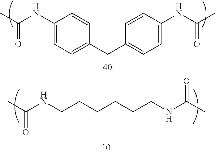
C1(NC(C)=O)=CC=C(CC2=CC=C(NC(C)=O)C=C2)C=C1.C(NCCCCCCNC(C)=O)(C)=O
